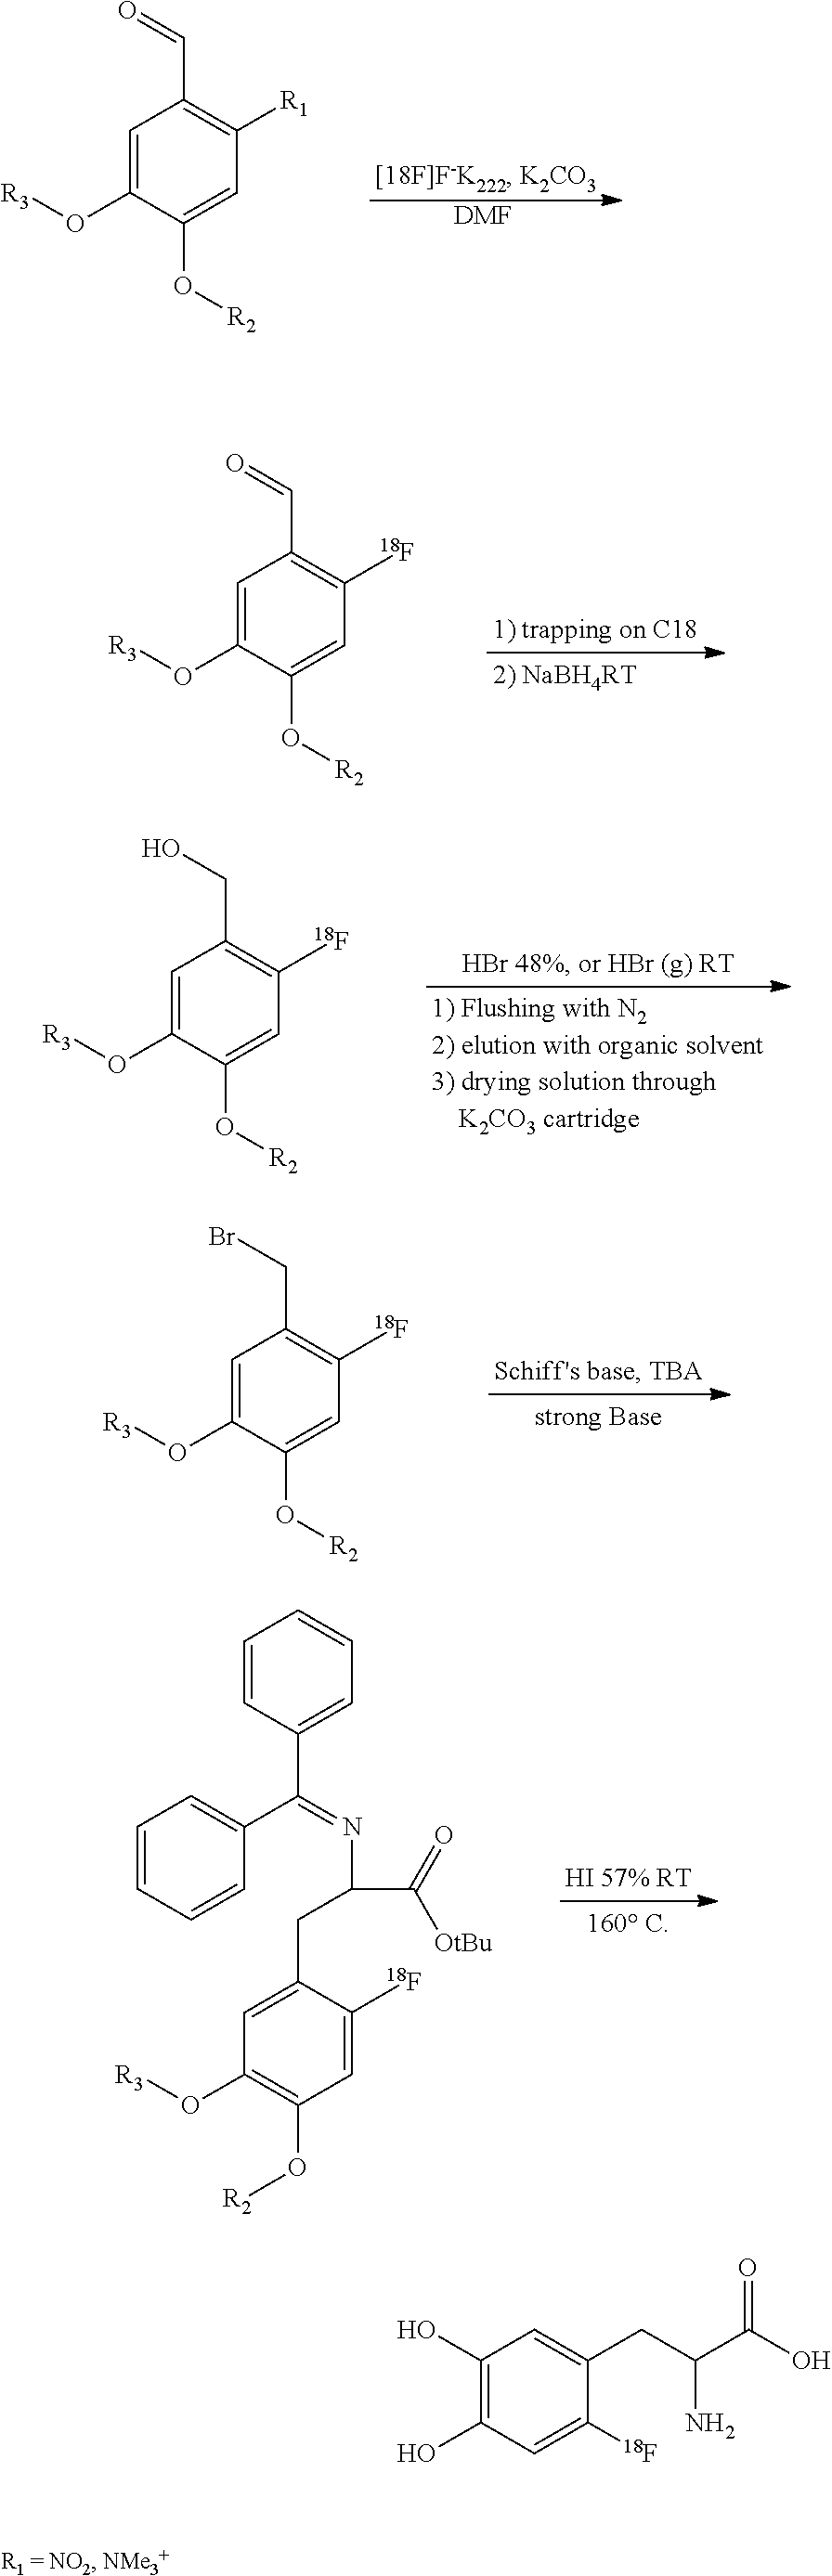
[DMF].O=CC1=C([R1])C=C(O[R2])C(O[R3])=C1.O=CC1=C([18F])C=C(O[R2])C(O[R3])=C1.OCC1=C([18F])C=C(O[R2])C(O[R3])=C1.BrCC1=C([18F])C=C(O[R2])C(O[R3])=C1.C1=CC(C(=NC(C(=O)[OtBu])CC2=CC(O[R3])=C(O[R2])C=C2[18F])C2=CC=CC=C2)=CC=C1.C1(O)=C(O)C=C([18F])C(CC(C(O)=O)N)=C1
